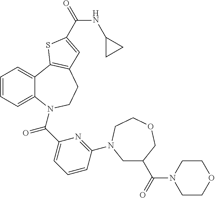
C1=CC=C2C(=C1)C1=C(CCN2C(C2=CC=CC(N3CC(C(=O)N4CCOCC4)COCC3)=N2)=O)C=C(C(=O)NC2CC2)S1
